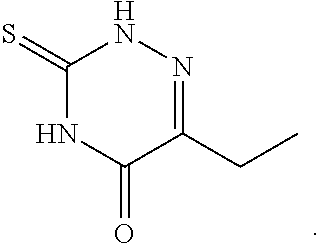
C1(=S)NC(=O)C(CC)=NN1
